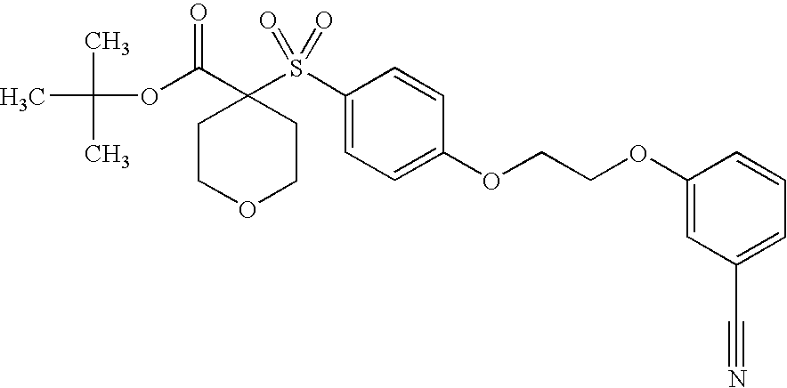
C1COCCC1(C(OC(C)(C)C)=O)S(C1=CC=C(OCCOC2=CC(C#N)=CC=C2)C=C1)(=O)=O
